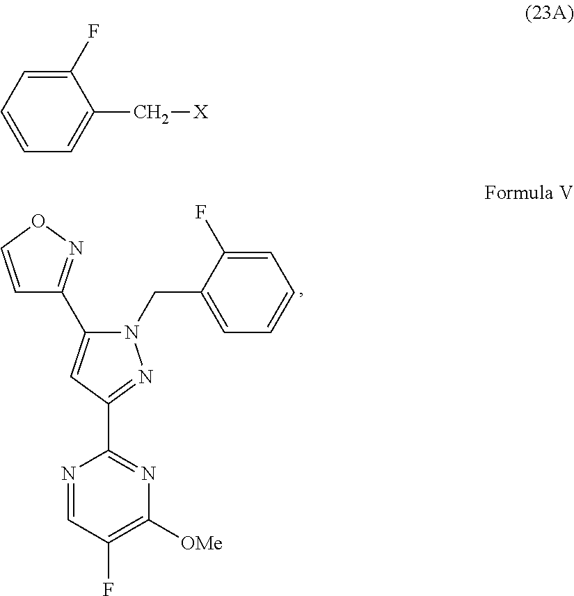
C1=CON=C1C1=CC(C2=NC([OMe])=C(F)C=N2)=NN1CC1=CC=CC=C1F.C1(C[X])=CC=CC=C1F
